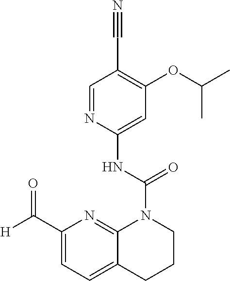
O(C1=C(C#N)C=NC(NC(N2C3=NC(C([H])=O)=CC=C3CCC2)=O)=C1)C(C)C
